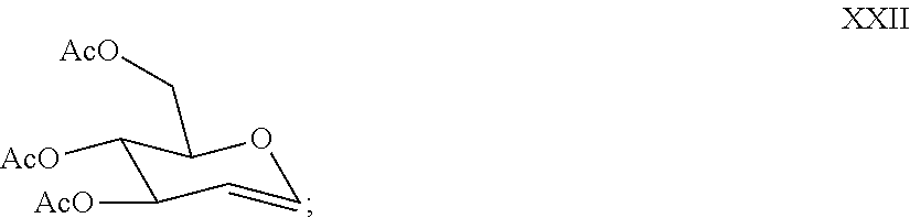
C1([AcO])C([AcO])C=COC1C[AcO]
